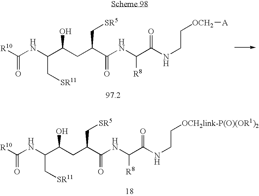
C(C[SR11])(C(CC(C(=O)NC(C(NCC[OCH2][A])=O)[R8])C[SR5])O)NC([R10])=O.C(C[SR11])(C(CC(C(=O)NC(C(NCC[OCH2link-P(O)(OR1)2])=O)[R8])C[SR5])O)NC([R10])=O
